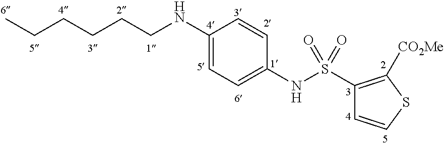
C1(NCCCCCC)=CC=C(NS(C2=C([CO2Me])SC=C2)(=O)=O)C=C1
